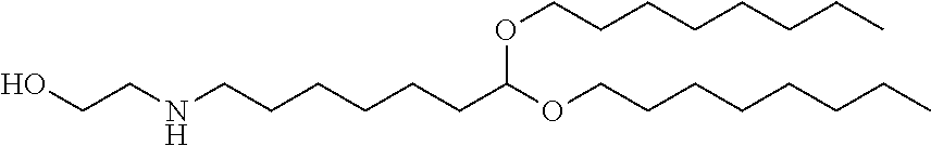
OCCNCCCCCCC(OCCCCCCCC)OCCCCCCCC
